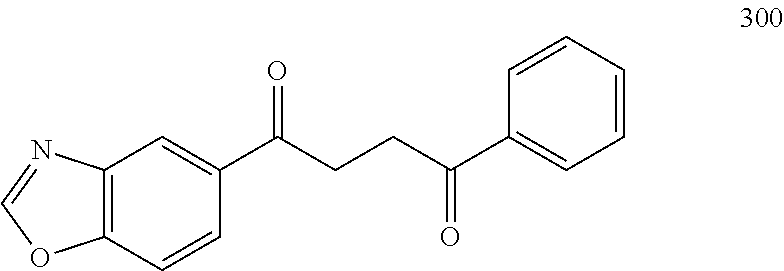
C12=C(C=CC(C(CCC(C3=CC=CC=C3)=O)=O)=C1)OC=N2
